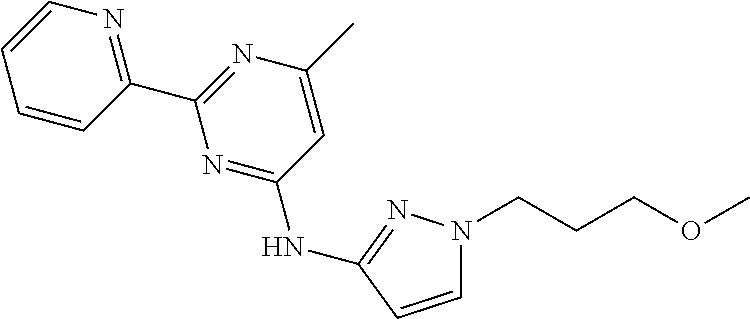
C1=CC(NC2=NC(C3=NC=CC=C3)=NC(C)=C2)=NN1CCCOC
